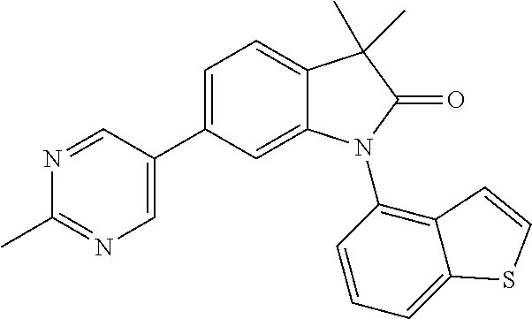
C1(C2=CN=C(C)N=C2)=CC=C2C(=C1)N(C1=C3C(=CC=C1)SC=C3)C(=O)C2(C)C
